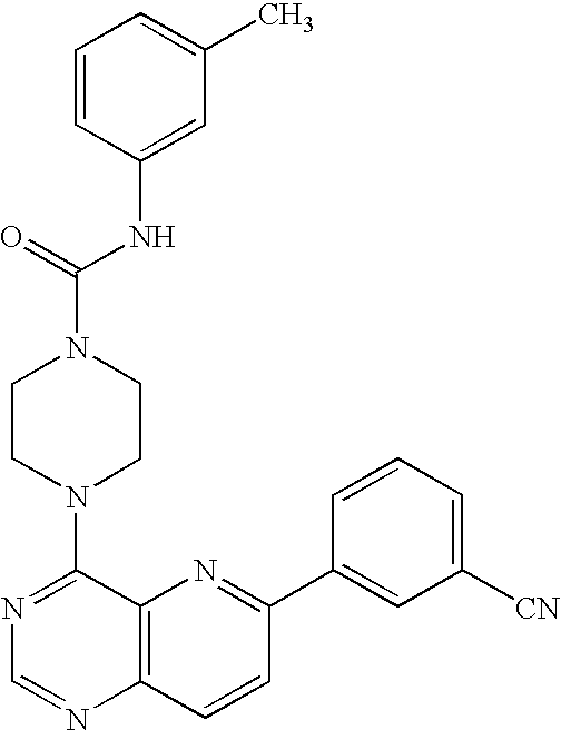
N1=C(N2CCN(C(NC3=CC(C)=CC=C3)=O)CC2)C2=C(N=C1)C=CC(C1=CC([CN])=CC=C1)=N2
